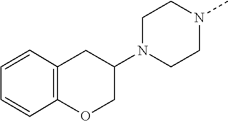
C12=C(OCC(N3CCN(C)CC3)C1)C=CC=C2
